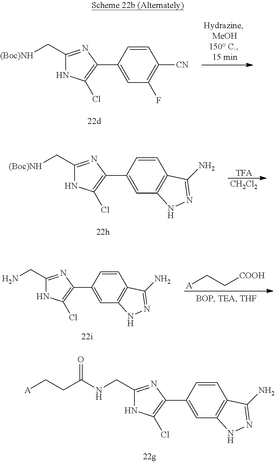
C1(C[(Boc)NH])=NC(C2=CC(F)=C([CN])C=C2)=C(Cl)N1.C1(C[(Boc)NH])=NC(C2=CC3=C(C=C2)C(N)=NN3)=C(Cl)N1.[CH2Cl2].C1(CN)=NC(C2=CC3=C(C=C2)C(N)=NN3)=C(Cl)N1.[A]CC[COOH].C1(CNC(CC[A])=O)=NC(C2=CC3=C(C=C2)C(N)=NN3)=C(Cl)N1
